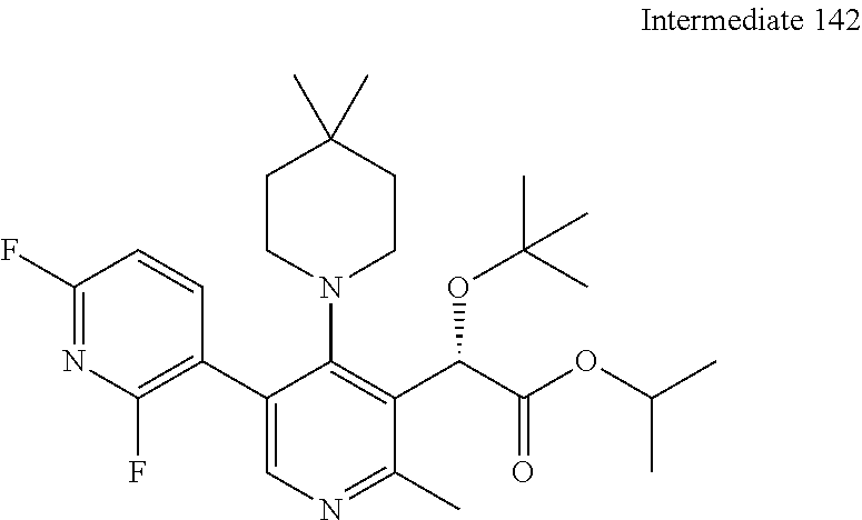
FC1=NC(F)=C(C2=CN=C(C)C(C(C(OC(C)C)=O)OC(C)(C)C)=C2N2CCC(C)(C)CC2)C=C1
